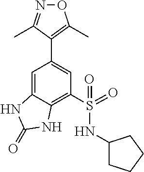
N1=C(C)C(C2=CC(S(NC3CCCC3)(=O)=O)=C3C(=C2)NC(=O)N3)=C(C)O1
